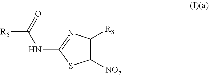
C1([R3])=C([NO2])SC(NC(=O)[R5])=N1
